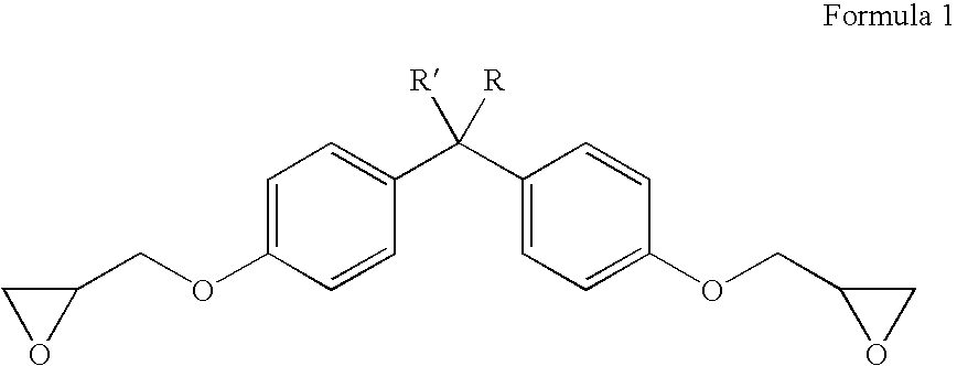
C1=C(OCC2CO2)C=CC(C(C2=CC=C(OCC3OC3)C=C2)([R])[R])=C1
